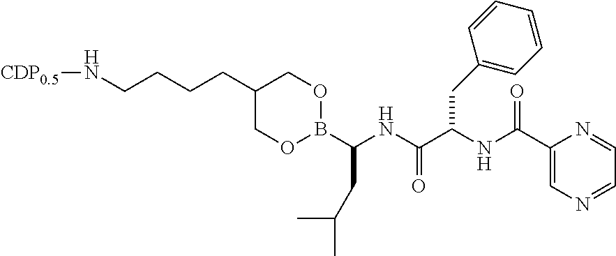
N(CCCCC1COB(C(CC(C)C)NC(=O)C(CC2=CC=CC=C2)NC(=O)C2=CN=CC=N2)OC1)[CDP0.5]
